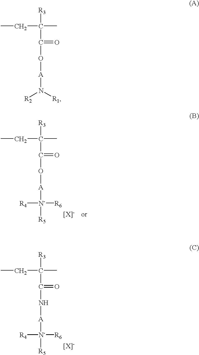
[R3]C(C(O[A][N-]([R4])([R6])[R5])=O)(CC)C.[R3]C(C(N[A][N-]([R4])([R6])[R5])=O)(CC)C.[R3]C(C(O[A]N([R2])[R1])=O)(CC)C
